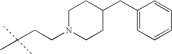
C1=C(CC2CCN(CCC(C)(C)C)CC2)C=CC=C1
